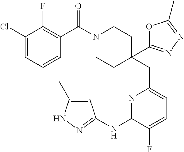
C1(Cl)=CC=CC(C(N2CCC(CC3=CC=C(F)C(NC4=NNC(C)=C4)=N3)(C3=NN=C(C)O3)CC2)=O)=C1F
